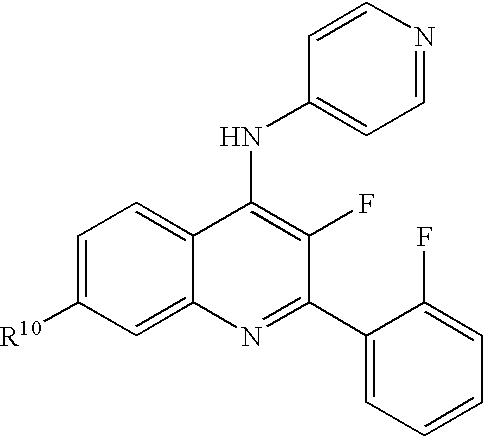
C1=C([R10])C=C2C(=C1)C(NC1=CC=NC=C1)=C(F)C(C1=CC=CC=C1F)=N2
